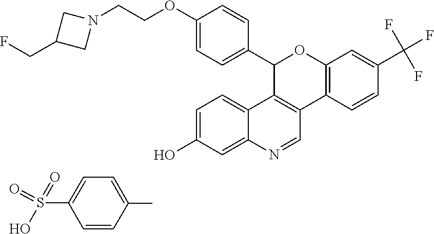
C1=C(O)C=C2C(=C1)C1=C(C=N2)C2=C(OC1C1=CC=C(OCCN3CC(CF)C3)C=C1)C=C(C(F)(F)F)C=C2.C1=C(C)C=CC(S(=O)(O)=O)=C1
